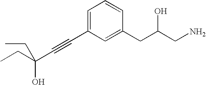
C(C(C#CC1=CC=CC(CC(CN)O)=C1)(O)CC)C
